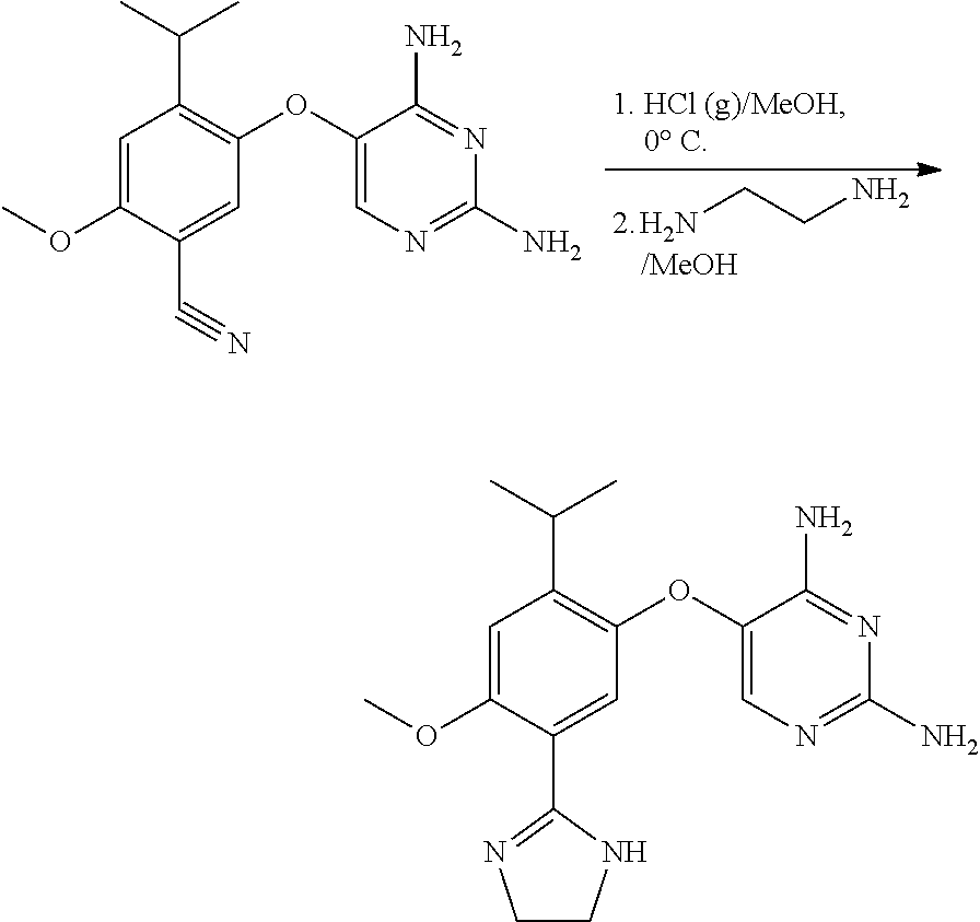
NCCN.C1=C(OC)C(C#N)=CC(OC2=CN=C(N)N=C2N)=C1C(C)C.C1=C(OC)C(C2=NCCN2)=CC(OC2=CN=C(N)N=C2N)=C1C(C)C
